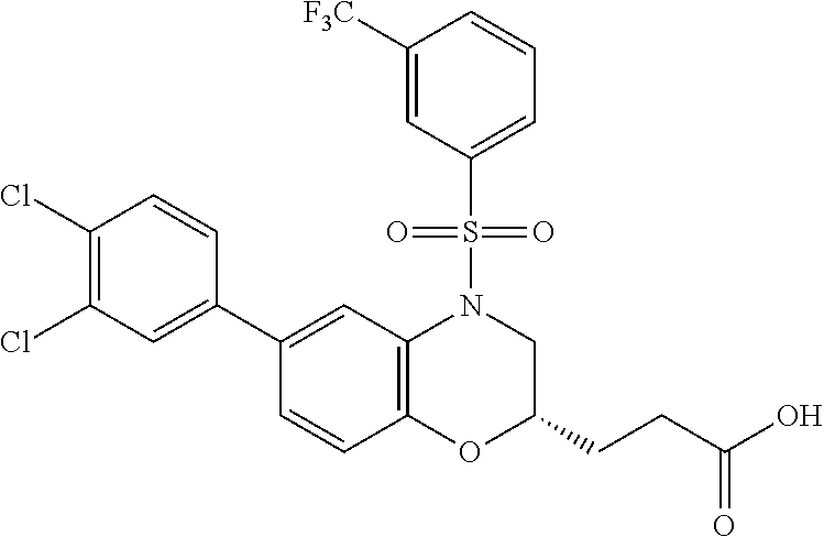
C1(C2=CC(Cl)=C(Cl)C=C2)=CC2=C(C=C1)OC(CCC(O)=O)CN2S(=O)(=O)C1=CC=CC([F3C])=C1
